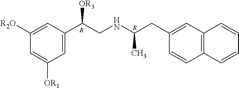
C1=C([OR1])C=C(C(CNC(CC2=CC3=C(C=C2)C=CC=C3)C)[OR3])C=C1[R2O].[R].[R]
